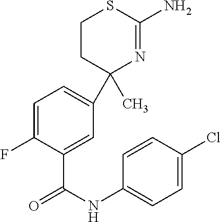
C1(F)=CC=C(C2(C)N=C(N)SCC2)C=C1C(NC1=CC=C(Cl)C=C1)=O
